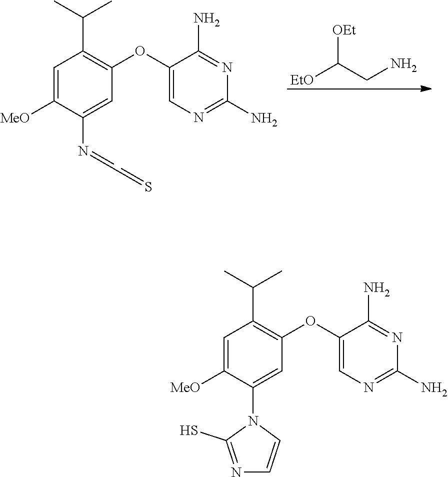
C1=C([MeO])C(N2C(S)=NC=C2)=CC(OC2=CN=C(N)N=C2N)=C1C(C)C.[EtO]C(CN)[OEt].C1=C([MeO])C(N=CC=S)=CC(OC2=CN=C(N)N=C2N)=C1C(C)C
